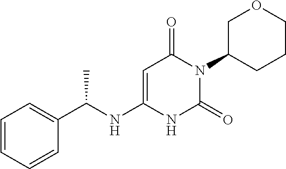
C1=CC=CC(C(NC2=CC(=O)N(C3CCCOC3)C(=O)N2)C)=C1
